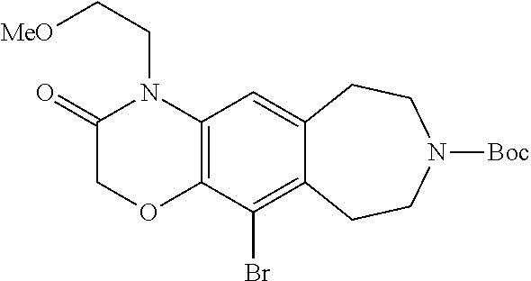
C1(=O)COC2=C(N1CC[MeO])C=C1C(=C2Br)CCN([Boc])CC1
